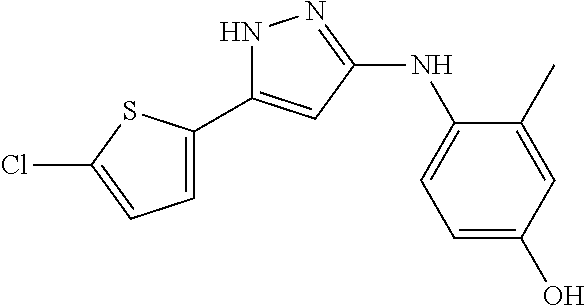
N1C(C2=CC=C(Cl)S2)=CC(NC2=CC=C(O)C=C2C)=N1
